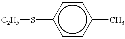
[C2H5]Sc1ccc(C)cc1
